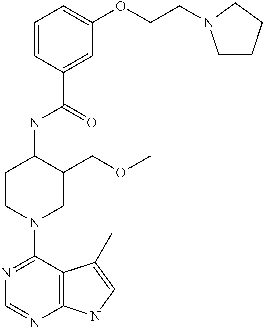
C(=O)(NC1CCN(C2=NC=NC3=C2C(C)=CN3)CC1COC)C1=CC(OCCN2CCCC2)=CC=C1
